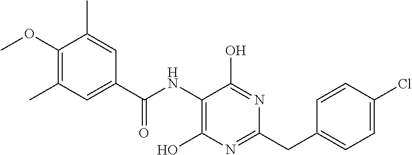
C1=C(Cl)C=CC(CC2=NC(O)=C(NC(C3=CC(C)=C(OC)C(C)=C3)=O)C(O)=N2)=C1
